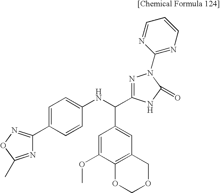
C1=C(C2=NOC(C)=N2)C=CC(NC(C2=CC3=C(C(OC)=C2)OCOC3)C2=NN(C3=NC=CC=N3)C(=O)N2)=C1
